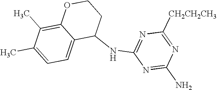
C1(NC2=NC([CH2CH2CH3])=NC(N)=N2)CCOC2=C(C)C(C)=CC=C12
